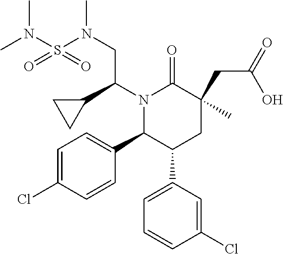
C1=C(Cl)C=CC(C2C(C3=CC=CC(Cl)=C3)CC(CC(=O)O)(C)C(=O)N2C(C2CC2)CN(S(N(C)C)(=O)=O)C)=C1
